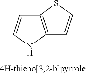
C12=C(NC=C1)C=CS2
